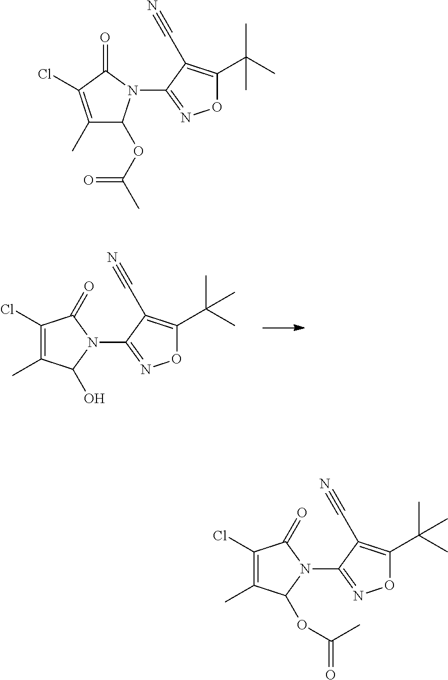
C1(Cl)=C(C)C(O)N(C2=NOC(C(C)(C)C)=C2C#N)C1=O.C1(Cl)=C(C)C(OC(=O)C)N(C2=NOC(C(C)(C)C)=C2C#N)C1=O.C1(N2C(OC(C)=O)C(C)=C(Cl)C2=O)=NOC(C(C)(C)C)=C1C#N
